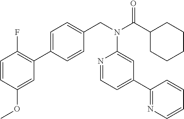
C1=CC(OC)=CC(C2=CC=C(CN(C(C3CCCCC3)=O)C3=CC(C4=NC=CC=C4)=CC=N3)C=C2)=C1F
